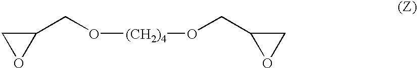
C1(CO[(CH2)4]OCC2OC2)CO1
